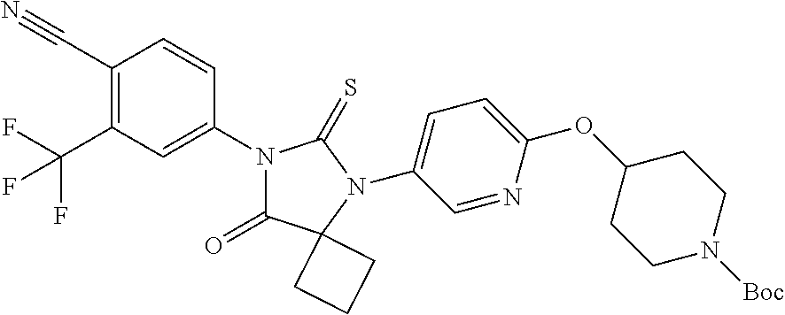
C1(C#N)=C(C(F)(F)F)C=C(N2C(=O)C3(N(C4=CC=C(OC5CCN([Boc])CC5)N=C4)C2=S)CCC3)C=C1
